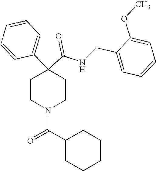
N(C(C1(C2=CC=CC=C2)CCN(C(C2CCCCC2)=O)CC1)=O)CC1=CC=CC=C1OC
